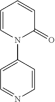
C1=CC=CC(=O)N1C1=CC=NC=C1
